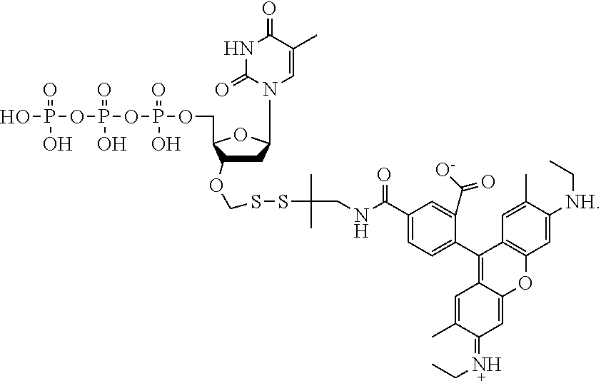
C1C(OCSSC(CNC(C2=CC=C(C3=C4C(=CC(=NCC)C(C)=C4)OC4=C3C=C(C)C([NH]CC)=C4)C(C([O-])=O)=C2)=O)(C)C)C(COP(OP(OP(O)(=O)O)(=O)O)(=O)O)OC1N1C(=O)NC(=O)C(C)=C1
